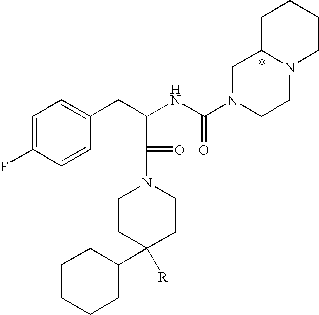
C1=C(F)C=CC(CC(NC(N2CCN3C(C2)CCCC3)=O)C(N2CCC(C3CCCCC3)([R])CC2)=O)=C1
